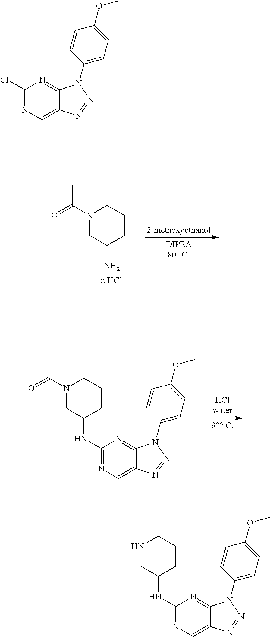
C1(Cl)=NC=C2C(=N1)N(C1=CC=C(OC)C=C1)N=N2.C1(NC2CCCNC2)=NC=C2C(=N1)N(C1=CC=C(OC)C=C1)N=N2.N1(C(=O)C)CC(N)CCC1.C1(NC2CCCN(C(=O)C)C2)=NC=C2C(=N1)N(C1=CC=C(OC)C=C1)N=N2
